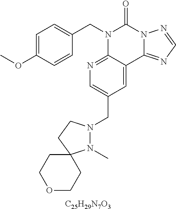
[C25H29N7O3].C1=C(OC)C=CC(CN2C3=NC=C(CN4N(C)C5(CC4)CCOCC5)C=C3C3=NC=NN3C2=O)=C1
